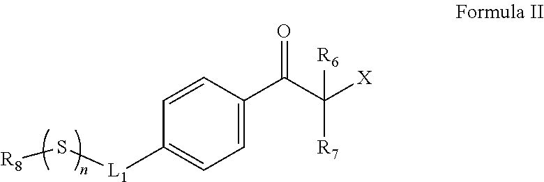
C1=CC(C(C([X])([R6])[R7])=O)=CC=C1[L1]S[R8]
